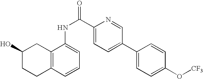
C12=C(C=CC=C1NC(=O)C1=CC=C(C3=CC=C(O[CF3])C=C3)C=N1)CCC(O)C2
